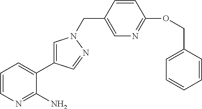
C1=CN=C(N)C(C2=CN(CC3=CN=C(OCC4=CC=CC=C4)C=C3)N=C2)=C1
